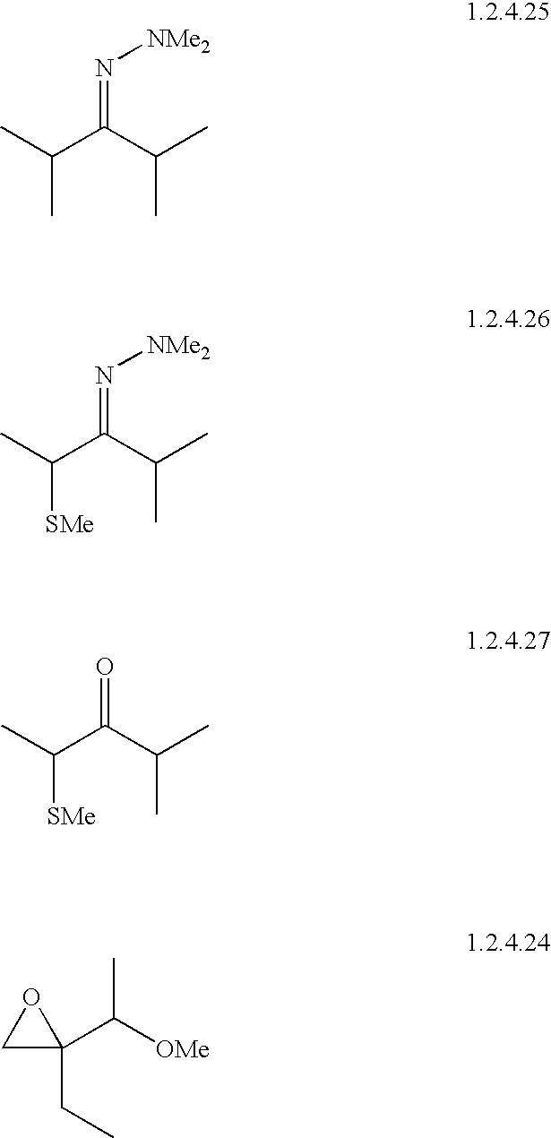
CC(C(C(C)C)=N[NMe2])C.CC(C(C(C)C)=N[NMe2])[SMe].CC(C(C(C)C)=O)[SMe].C1C(C([OMe])C)(CC)O1
